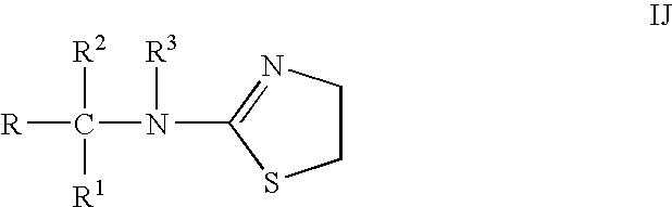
C1CN=C(N(C([R2])([R1])[R])[R3])S1
